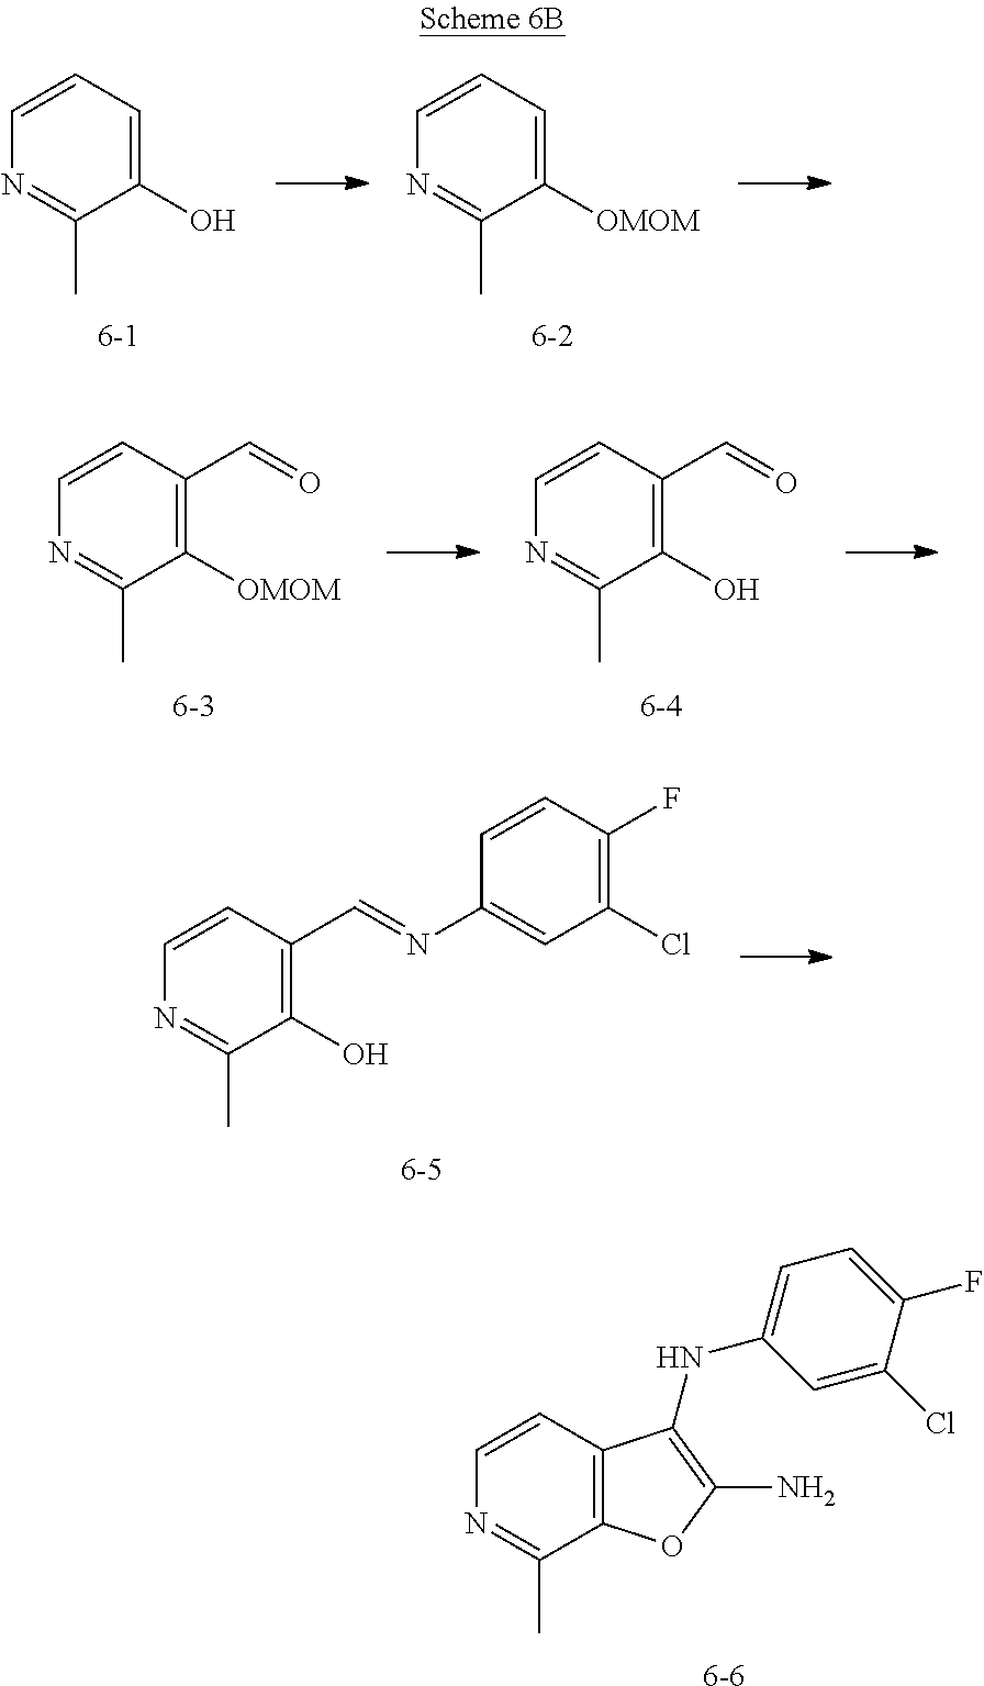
O1C(N)=C(NC2=CC=C(F)C(Cl)=C2)C2=C1C(C)=NC=C2.[6-6].[6-5].C1(C)=NC=CC(C=NC2=CC(Cl)=C(F)C=C2)=C1O.[6-3].C1(C)=NC=CC(C=O)=C1[OMOM].[6-4].C1(C)=NC=CC(C=O)=C1O.[6-1].C1(C)=NC=CC=C1O.[6-2].C1(C)=NC=CC=C1[OMOM]
